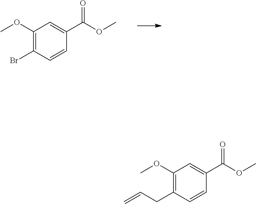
C1(OC)=C(Br)C=CC(C(OC)=O)=C1.C1(OC)=C(CC=C)C=CC(C(OC)=O)=C1
